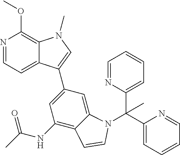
N1=CC=C2C(=C1OC)N(C)C=C2C1=CC(NC(C)=O)=C2C(=C1)N(C(C1=CC=CC=N1)(C1=CC=CC=N1)C)C=C2
